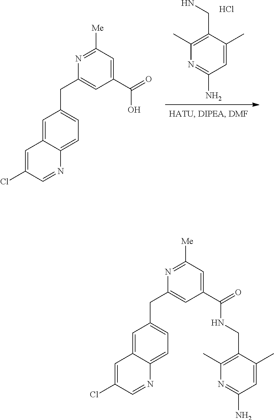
Cl.NCC1=C(C)N=C(N)C=C1C.C1(Cl)=CC2=CC(CC3=CC(C(=O)O)=CC([Me])=N3)=CC=C2N=C1.C1(Cl)=CC2=CC(CC3=CC(C(=O)NCC4=C(C)N=C(N)C=C4C)=CC([Me])=N3)=CC=C2N=C1
